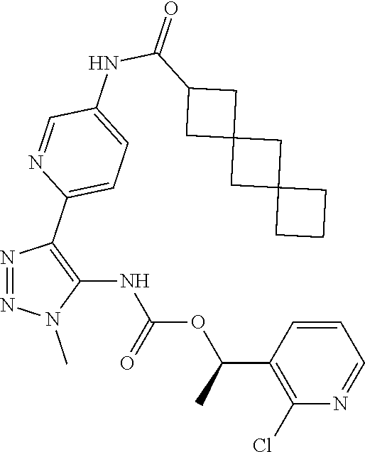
N1=NC(C2=CC=C(NC(C3CC4(CC5(CCC5)C4)C3)=O)C=N2)=C(NC(OC(C2=C(Cl)N=CC=C2)C)=O)N1C
